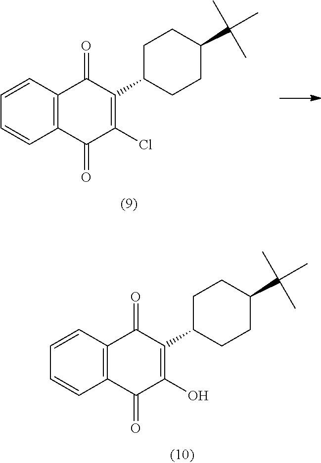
C1=CC2=C(C=C1)C(=O)C(C1CCC(C(C)(C)C)CC1)=C(O)C2=O.C1=CC2=C(C=C1)C(=O)C(C1CCC(C(C)(C)C)CC1)=C(Cl)C2=O
